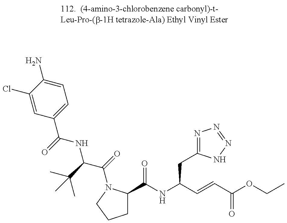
C1=C(Cl)C(N)=CC=C1C(=O)NC(C(=O)N1C(C(NC(C=CC(=O)OCC)CC2=NN=NN2)=O)CCC1)C(C)(C)C
